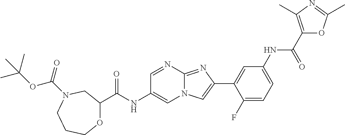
C1=NC2=NC(C3=CC(NC(C4=C(C)N=C(C)O4)=O)=CC=C3F)=CN2C=C1NC(=O)C1OCCCN(C(=O)OC(C)(C)C)C1
